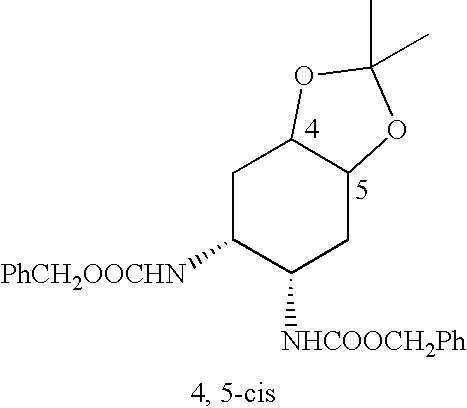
C1C([PhCH2OOCHN])C([NHCOOCH2Ph])CC2C1OC(C)(C)O2
